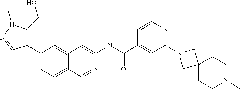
C1(C(=O)NC2=CC3=CC(C4=C(CO)N(C)N=C4)=CC=C3C=N2)=CC(N2CC3(CCN(C)CC3)C2)=NC=C1
